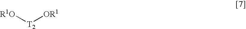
[R1O][T2][OR1]
